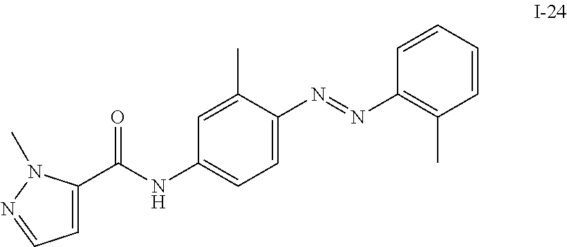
N(C1=CC=C(N=NC2=C(C)C=CC=C2)C(C)=C1)C(C1=CC=NN1C)=O
